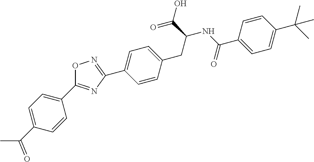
C1(C2=NC(C3=CC=C(CC(C(=O)O)NC(C4=CC=C(C(C)(C)C)C=C4)=O)C=C3)=NO2)=CC=C(C(C)=O)C=C1
